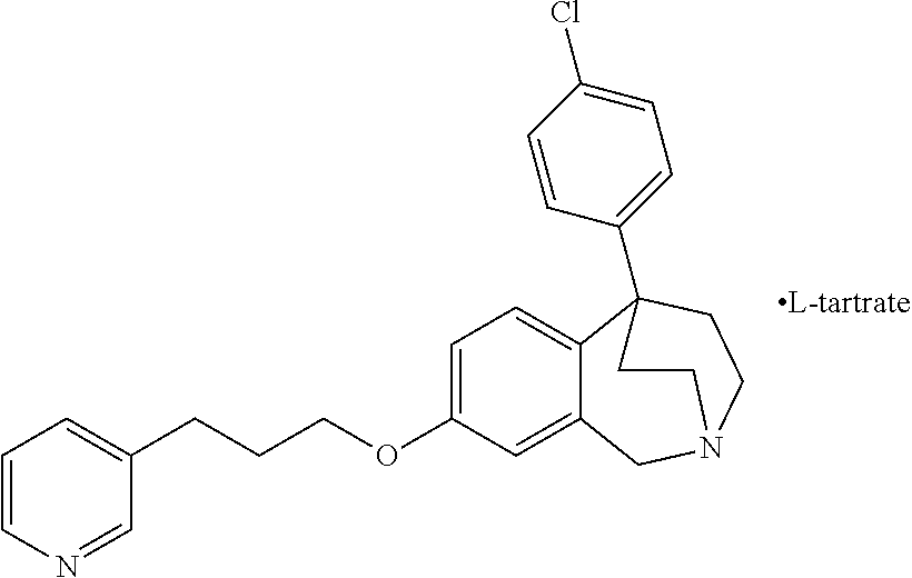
C(OC1=CC=C2C(=C1)CN1CCC2(C2=CC=C(Cl)C=C2)CC1)CCC1=CC=CN=C1
